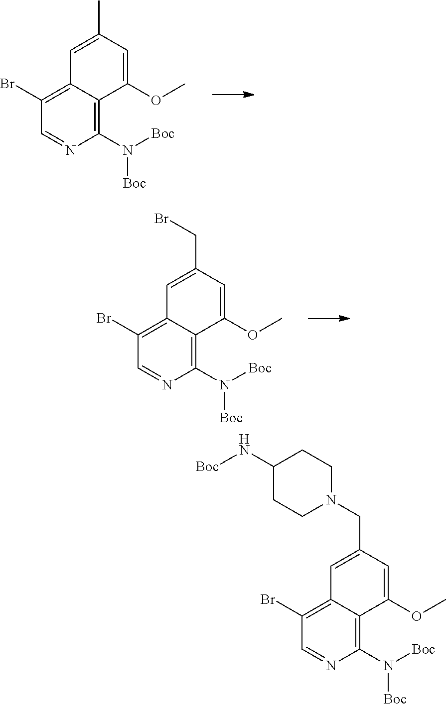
C1=C(C)C=C(OC)C2=C(N([Boc])[Boc])N=CC(Br)=C12.C1=C(CBr)C=C(OC)C2=C(N([Boc])[Boc])N=CC(Br)=C12.C1=C(CN2CCC(N[Boc])CC2)C=C(OC)C2=C(N([Boc])[Boc])N=CC(Br)=C12
